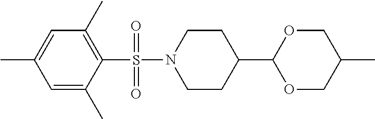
C1=C(C)C=C(C)C(S(N2CCC(C3OCC(C)CO3)CC2)(=O)=O)=C1C
